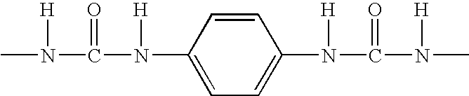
CN(C(N(C1=CC=C(N(C(N(C)[H])=O)[H])C=C1)[H])=O)[H]
